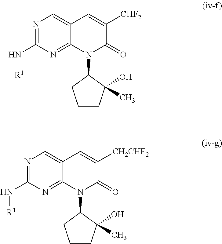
N1=C(N[R1])N=C2C(=C1)C=C([CHF2])C(=O)N2C1CCCC1(O)C.N1=C(N[R1])N=C2C(=C1)C=C([CH2CHF2])C(=O)N2C1CCCC1(O)C
